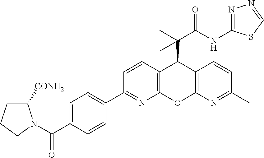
C12=C(N=C(C)C=C1)OC1=C(C2C(C)(C(NC2=NN=CS2)=O)C)C=CC(C2=CC=C(C(=O)N3C([CONH2])CCC3)C=C2)=N1
